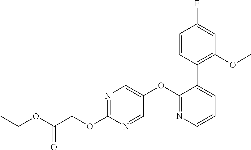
N1=C(OCC(OCC)=O)N=CC(OC2=NC=CC=C2C2=C(OC)C=C(F)C=C2)=C1
